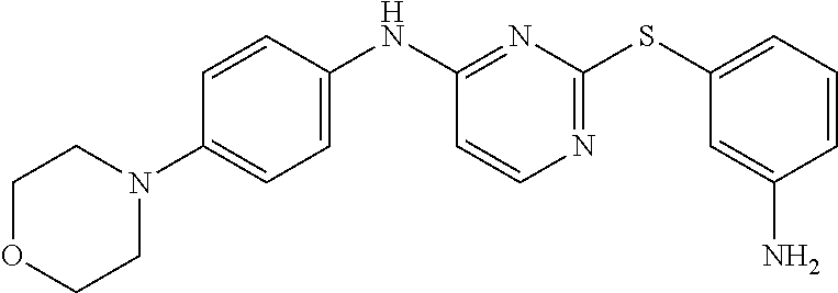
C1=CC(NC2=NC(SC3=CC=CC(N)=C3)=NC=C2)=CC=C1N1CCOCC1
